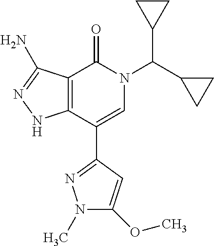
C12=C(C(C3=NN(C)C(OC)=C3)=CN(C(C3CC3)C3CC3)C1=O)NN=C2N
